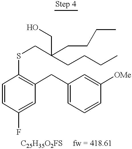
C1=CC(F)=CC(CC2=CC=CC([OMe])=C2)=C1SCC(CO)(CCCC)CCCC
